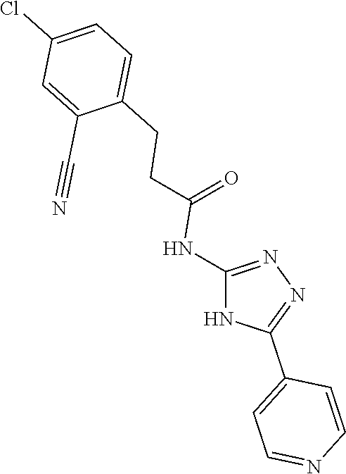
C1=C(CCC(=O)NC2=NN=C(C3=CC=NC=C3)N2)C(C#N)=CC(Cl)=C1
